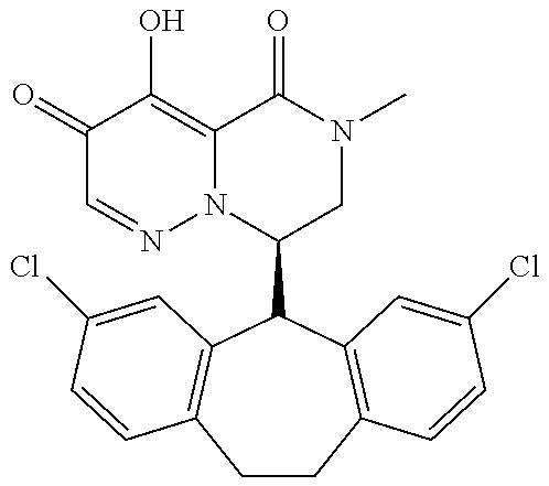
C1(C2C3=C(CCC4=C2C=C(Cl)C=C4)C=CC(Cl)=C3)CN(C)C(=O)C2=C(O)C(=O)C=NN12
